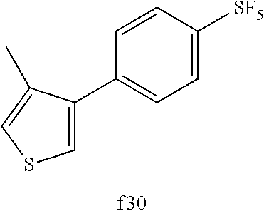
C1=C(C2=CC=C([SF5])C=C2)C(C)=CS1
